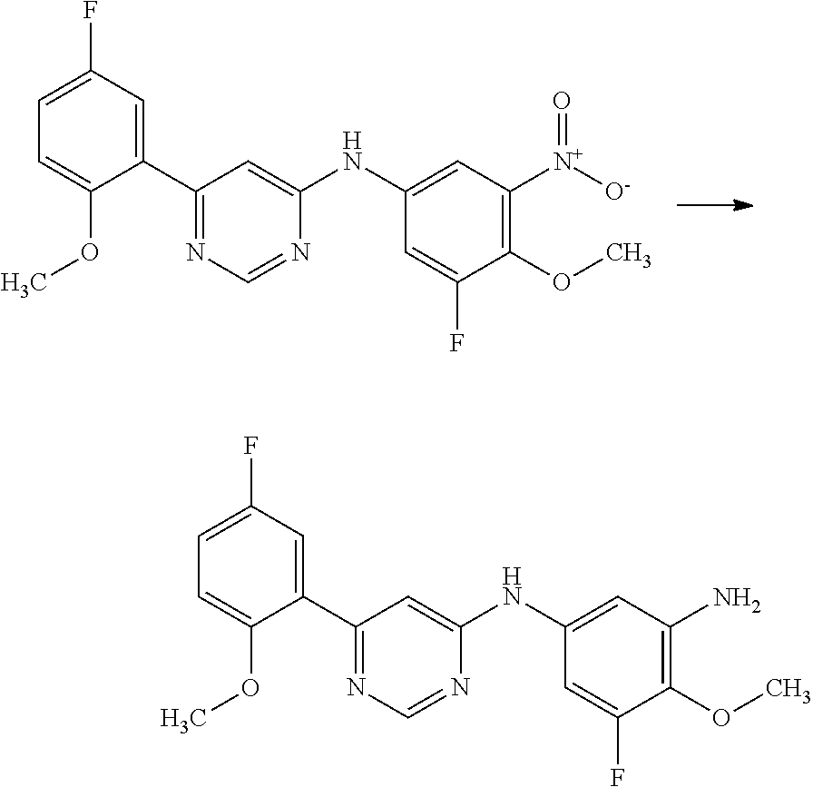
C1=C(F)C=C(C2=NC=NC(NC3=CC([N+]([O-])=O)=C(OC)C(F)=C3)=C2)C(OC)=C1.C1=C(F)C=C(C2=NC=NC(NC3=CC(N)=C(OC)C(F)=C3)=C2)C(OC)=C1
